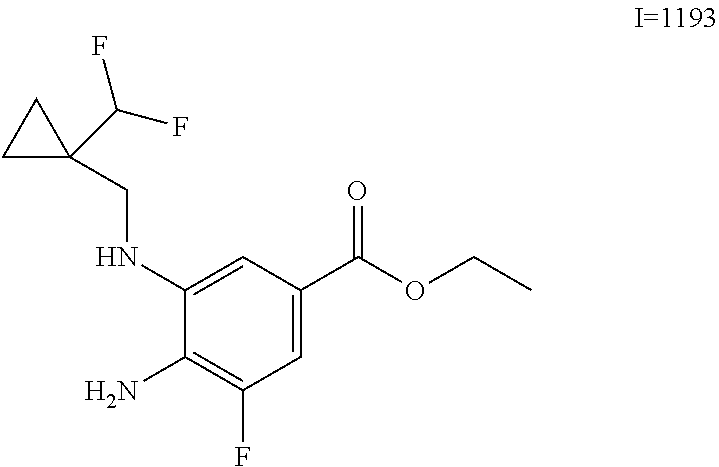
C1=C(C(OCC)=O)C=C(NCC2(C(F)F)CC2)C(N)=C1F
